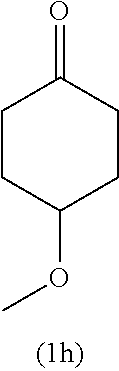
C1CC(OC)CCC1=O
